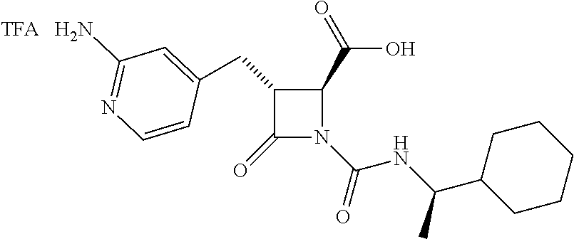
OC(C1C(CC2=CC(N)=NC=C2)C(=O)N1C(NC(C1CCCCC1)C)=O)=O.[TFA]
